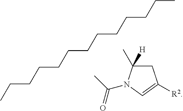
C1C(C)([H])N(C(C)=O)C=C1[R2].CCCCCCCCCCCCC
